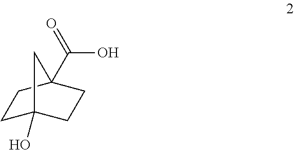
C1C2(O)CCC(C(=O)O)(C1)C2
